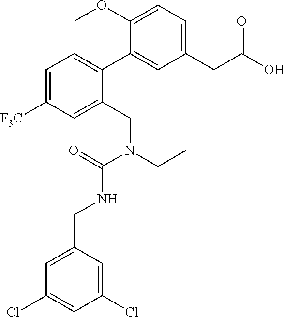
N(C(=O)N(CC)CC1=CC([F3C])=CC=C1C1=CC(CC(O)=O)=CC=C1OC)CC1=CC(Cl)=CC(Cl)=C1
